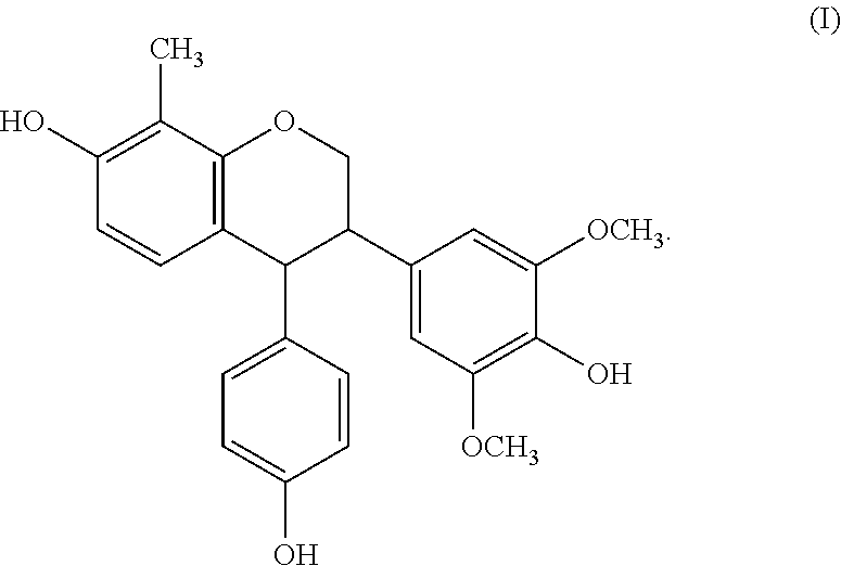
C12=C(C(C3=CC=C(O)C=C3)C(C3=CC([OCH3])=C(O)C([OCH3])=C3)CO1)C=CC(O)=C2C
